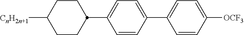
C1CC(C2=CC=C(C3=CC=C([OCF3])C=C3)C=C2)CCC1[CnH2n+1]
